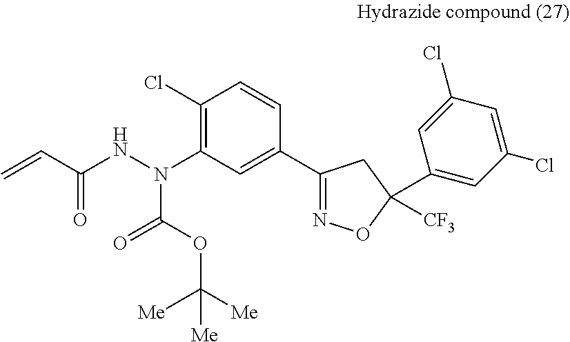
C=CC(NN(C1=C(Cl)C=CC(C2=NOC(C3=CC(Cl)=CC(Cl)=C3)([CF3])C2)=C1)C(OC([Me])([Me])[Me])=O)=O
